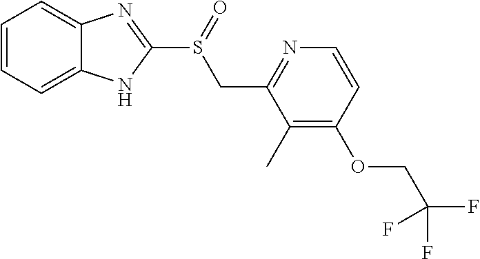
C12=CC=CC=C1NC(S(CC1=NC=CC(OCC(F)(F)F)=C1C)=O)=N2
